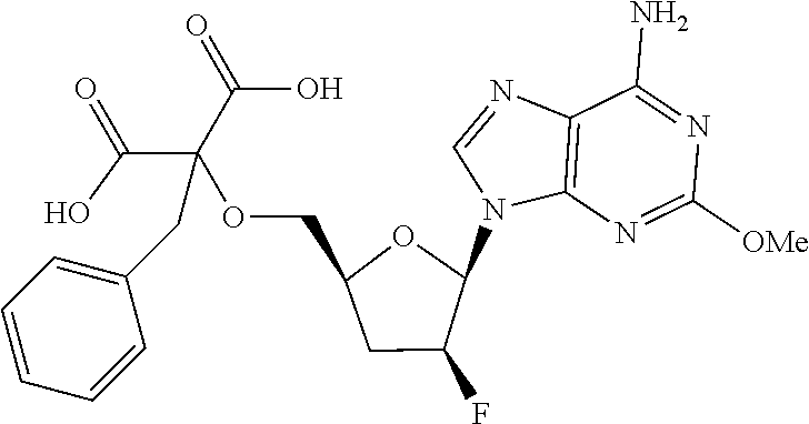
C12=C(N=C([OMe])N=C1N)N(C1OC(COC(C(=O)O)(C(=O)O)CC3=CC=CC=C3)CC1F)C=N2
